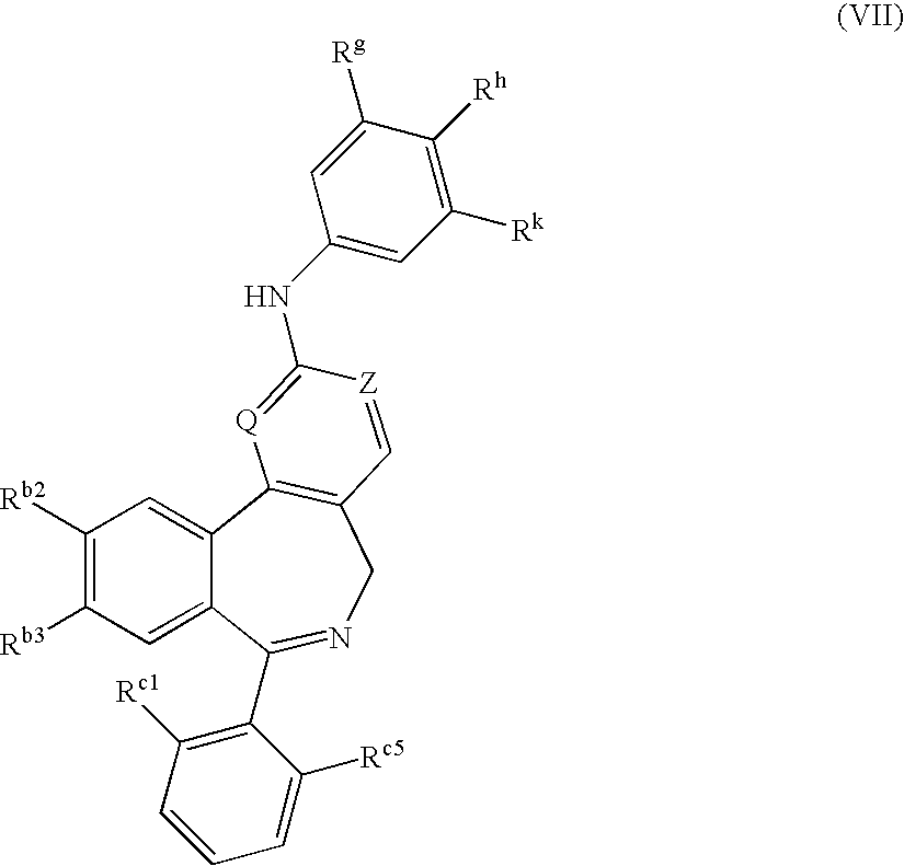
C12=CC([Rb2])=C([Rb3])C=C1C(C1=C([Rc1])C=CC=C1[Rc5])=NCC1=C2[Q]=C(NC2=CC([Rk])=C([Rh])C([Rg])=C2)[Z]=C1
